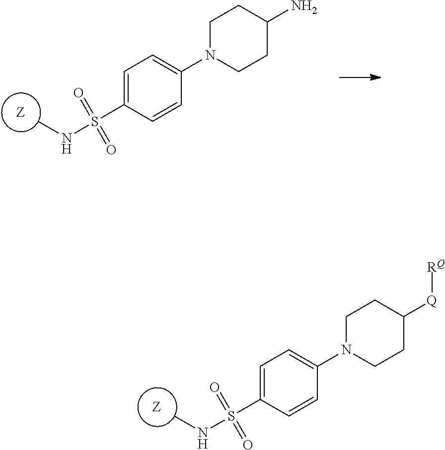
[Z].C1N(C2=CC=C(S(=O)(=O)NC)C=C2)CCC([Q][RQ])C1.[Z].C1N(C2=CC=C(S(=O)(=O)NC)C=C2)CCC(N)C1
